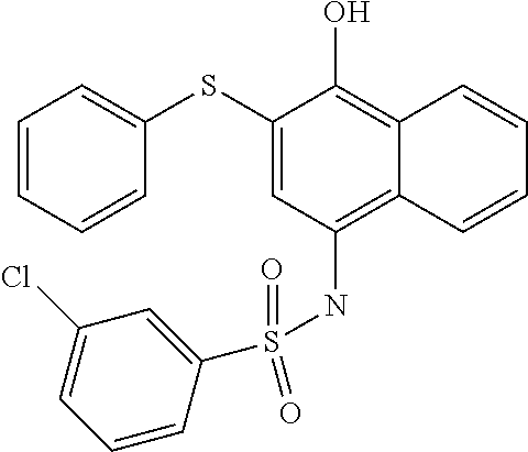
C1(SC2=CC=CC=C2)=CC(NS(C2=CC(Cl)=CC=C2)(=O)=O)=C2C(=C1O)C=CC=C2
